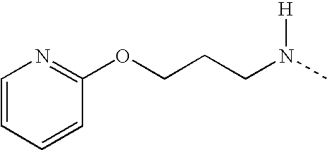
C(CCN(C)[H])OC1=NC=CC=C1
